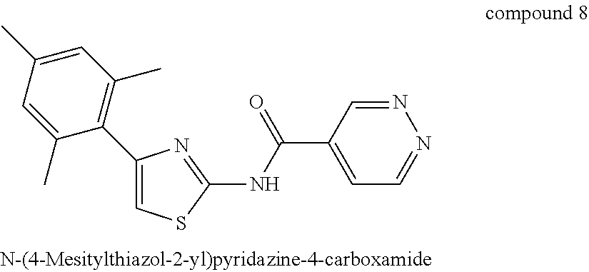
C1(C2=C(C)C=C(C)C=C2C)=CSC(NC(C2=CC=NN=C2)=O)=N1
